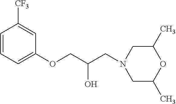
C1=CC=C(OCC(CN2CC(C)OC(C)C2)O)C=C1[CF3]
